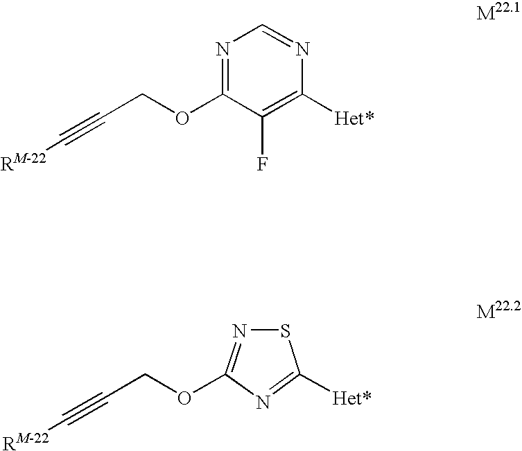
N1=C(OCC#C[RM-22])C(F)=C([Het*])N=C1.O(CC#C[RM-22])C1=NSC([Het*])=N1
